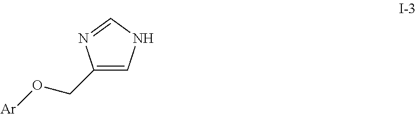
C1=C(CO[Ar])N=CN1
